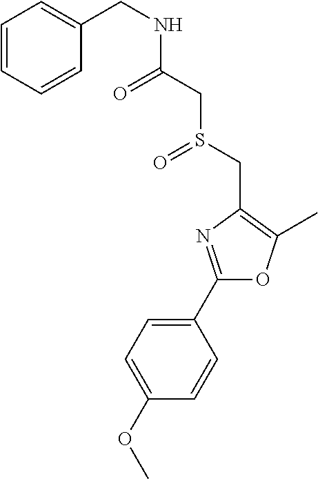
C1(OC)=CC=C(C2=NC(CS(=O)CC(=O)NCC3=CC=CC=C3)=C(C)O2)C=C1
